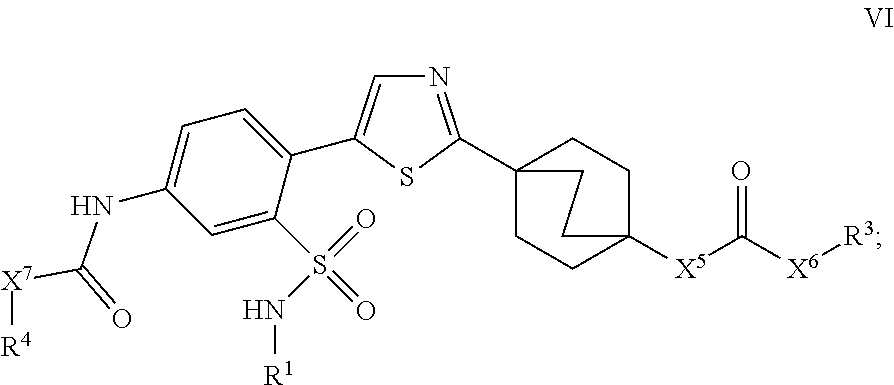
N1=C(C23CCC([X5]C([X6][R3])=O)(CC2)CC3)SC(C2=CC=C(NC([X7][R4])=O)C=C2S(=O)(=O)N[R1])=C1
